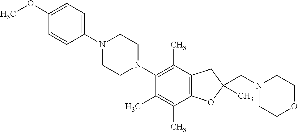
C1(OC)=CC=C(N2CCN(C3=C(C)C4=C(C(C)=C3C)OC(CN3CCOCC3)(C)C4)CC2)C=C1
